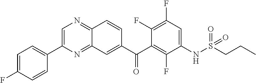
C1=C(C2=CC=C(F)C=C2)N=C2C(=N1)C=CC(C(C1=C(F)C(NS(CCC)(=O)=O)=CC(F)=C1F)=O)=C2
